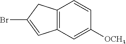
C12=C(C=C([OCH3])C=C1)C=C(Br)C2
